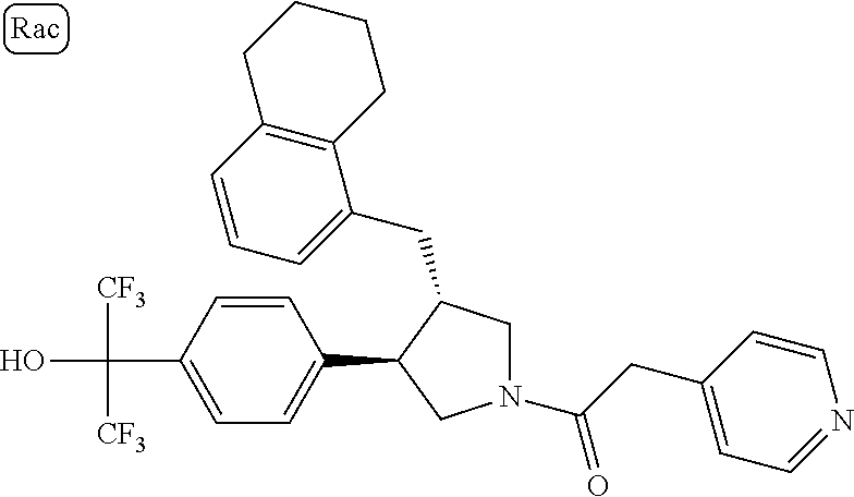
C(C1=CC=C(C2CN(C(=O)CC3=CC=NC=C3)CC2CC2=CC=CC3=C2CCCC3)C=C1)(O)([CF3])[CF3]
